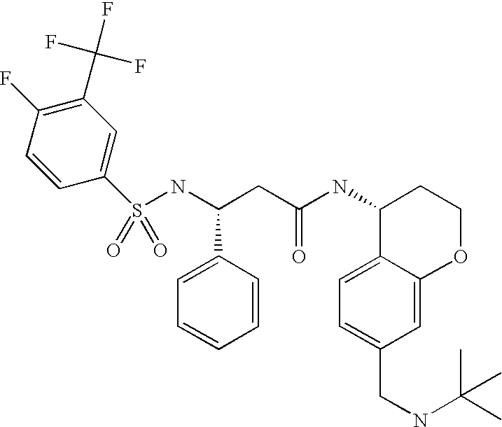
S(NC(CC(NC1C2=CC=C(CNC(C)(C)C)C=C2OCC1)=O)C1=CC=CC=C1)(=O)(=O)C1=CC(C(F)(F)F)=C(F)C=C1
